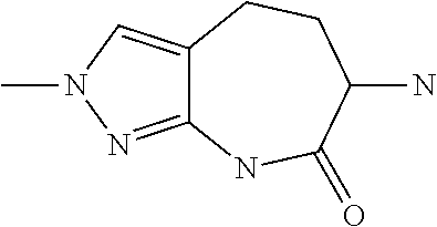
C12=NN(C)C=C1CCC(N)C(=O)N2
